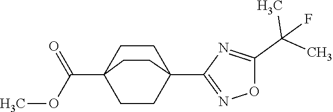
C1CC2(C(OC)=O)CCC1(C1=NOC(C(C)(C)F)=N1)CC2
